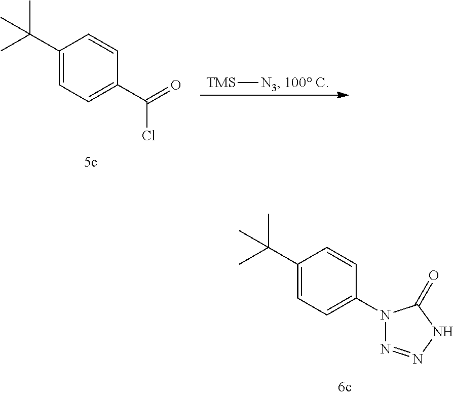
C1(C(C)(C)C)=CC=C(N2N=NNC2=O)C=C1.C1(C(C)(C)C)=CC=C(C(=O)Cl)C=C1.[TMS][N3].[100 C]
